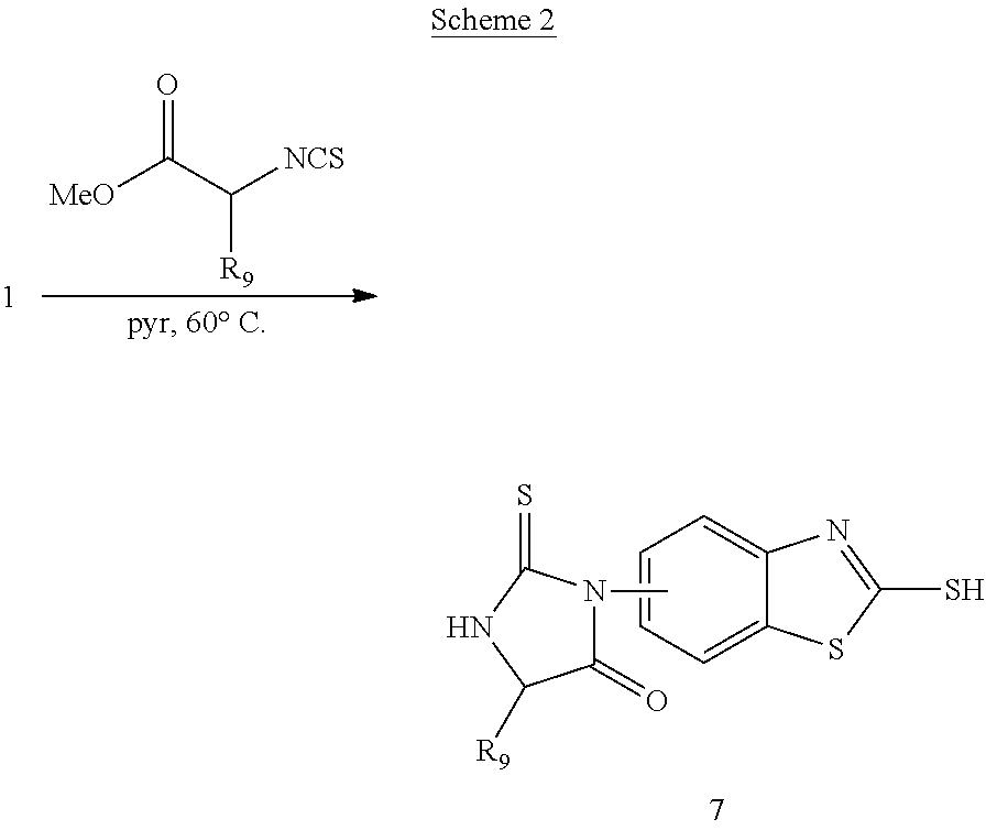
C1=C2C(=CC=C1)N=C(S)S2.CN1C(=O)C([R9])NC1=S.[MeO]C(C([NCS])[R9])=O
